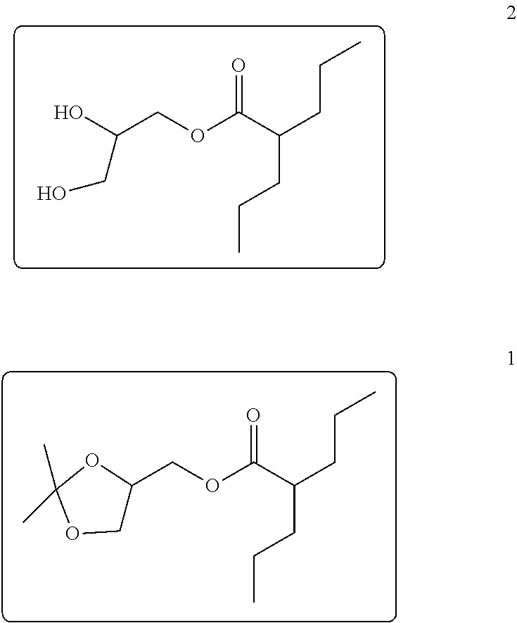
C(COC(C(CCC)CCC)=O)(O)CO.C1(COC(C(CCC)CCC)=O)COC(C)(C)O1
